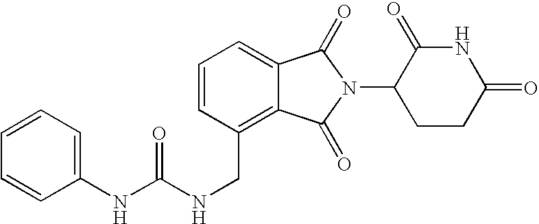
C1=CC=C2C(=C1CNC(NC1=CC=CC=C1)=O)C(=O)N(C1CCC(=O)NC1=O)C2=O
